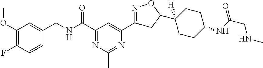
C1(OC)=C(F)C=CC(CNC(C2=NC(C)=NC(C3=NOC(C4([H])CCC(NC(CNC)=O)CC4)C3)=C2)=O)=C1
